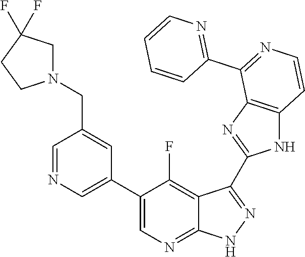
C1=NC=C(C2=CN=C3C(=C2F)C(C2=NC4=C(N2)C=CN=C4C2=NC=CC=C2)=N[N H]3)C=C1CN1CC(F)(F)CC1
